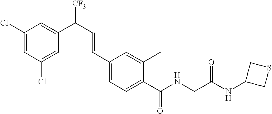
C(C1=CC=C(C(NCC(NC2CSC2)=O)=O)C(C)=C1)=CC(C1=CC(Cl)=CC(Cl)=C1)[CF3]
